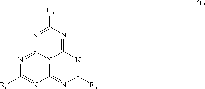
N1=C2N3C(=NC([Rb])=NC3=NC([Ra])=N2)N=C1[Rc]
